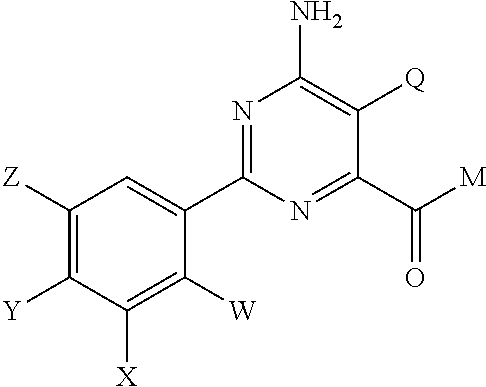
C1([Z])=C([Y])C([X])=C([W])C(C2=NC(N)=C([Q])C(C([M])=O)=N2)=C1
